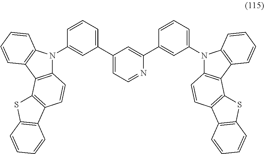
C1(C2=CC=CC(N3C4=C(C5=C3C=CC=C5)C3=C(C=C4)C4=C(S3)C=CC=C4)=C2)=CC=NC(C2=CC(N3C4=C(C5=C3C=CC=C5)C3=C(C=C4)C4=C(S3)C=CC=C4)=CC=C2)=C1
